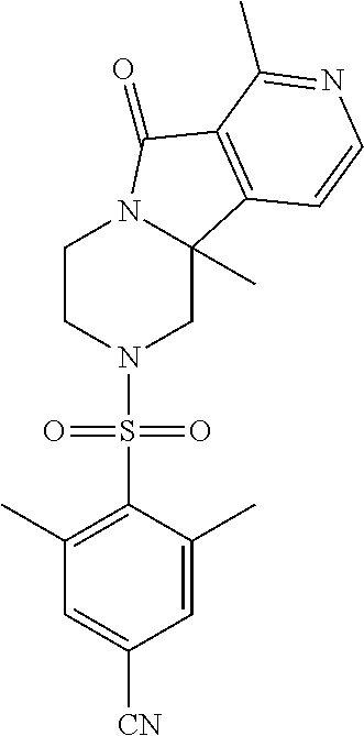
C1CN(S(C2=C(C)C=C([CN])C=C2C)(=O)=O)CC2(C)N1C(=O)C1=C2C=CN=C1C
